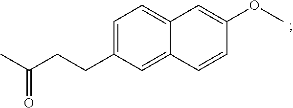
C1=C(CCC(C)=O)C=C2C(=C1)C=C(OC)C=C2
